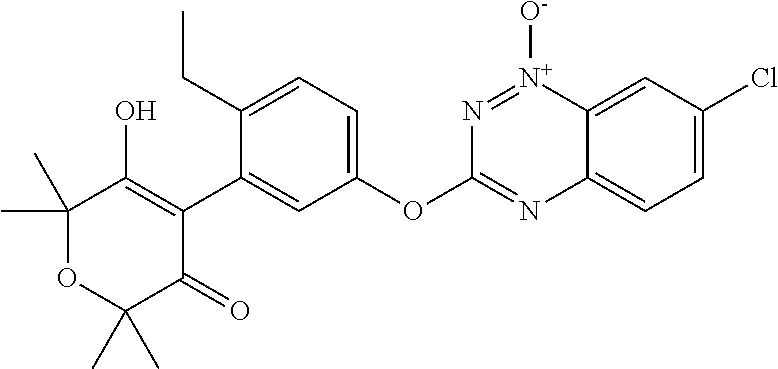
C1(C)(C)OC(C)(C)C(=O)C(C2=CC(OC3=NC4=CC=C(Cl)C=C4[N+]([O-])=N3)=CC=C2CC)=C1O
